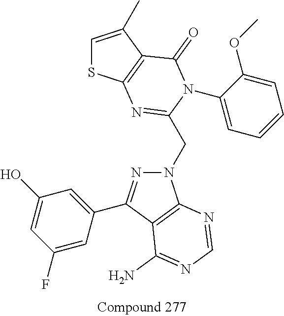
C1=C(C)C2=C(S1)N=C(CN1N=C(C3=CC(O)=CC(F)=C3)C3=C1N=CN=C3N)N(C1=CC=CC=C1OC)C2=O
